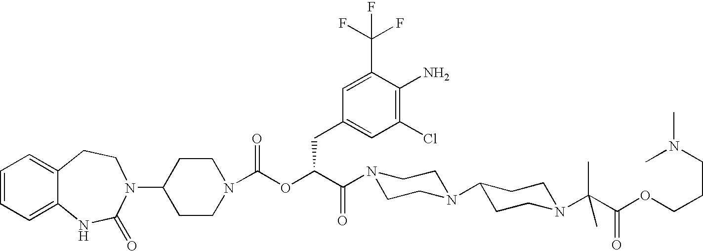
C1(N2C(=O)NC3=CC=CC=C3CC2)CCN(C(OC(C(N2CCN(C3CCN(C(C(OCCCN(C)C)=O)(C)C)CC3)CC2)=O)CC2=CC(Cl)=C(N)C(C(F)(F)F)=C2)=O)CC1
